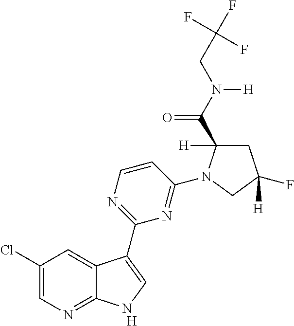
[H].C1=CN=C(C2=CNC3=NC=C(Cl)C=C32)N=C1N1C([H])(C(N(CC(F)(F)F)[H])=O)CC(F)([H])C1
